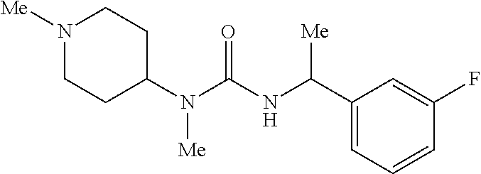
N1([Me])CCC(N(C(NC(C2=CC=CC(F)=C2)[Me])=O)[Me])CC1
